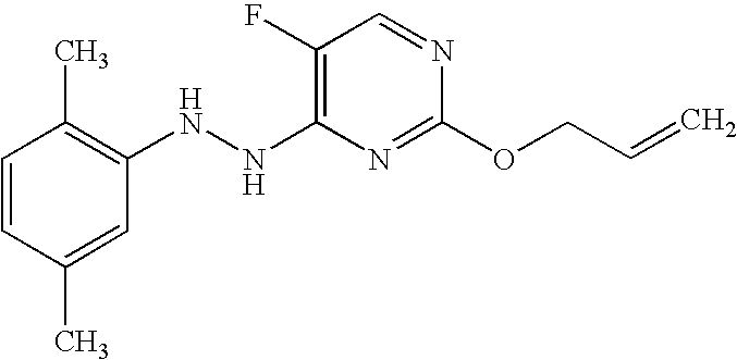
N1=CC(F)=C(NNC2=C(C)C=CC(C)=C2)N=C1OCC=C
